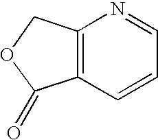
C12=C(C=CC=N1)C(=O)OC2
